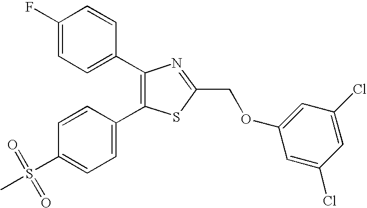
C1(C2=CC=C(F)C=C2)=C(C2=CC=C(S(C)(=O)=O)C=C2)SC(COC2=CC(Cl)=CC(Cl)=C2)=N1
